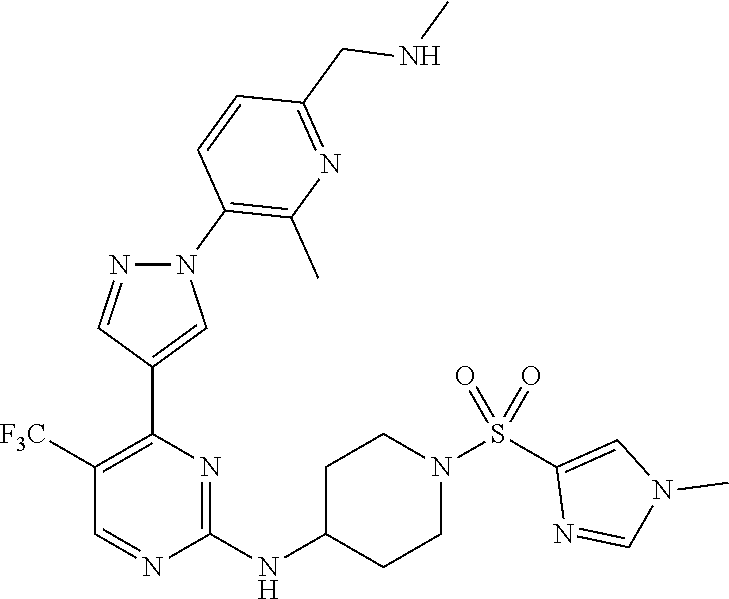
C1([F3C])=C(C2=CN(C3=C(C)N=C(CNC)C=C3)N=C2)N=C(NC2CCN(S(C3=CN(C)C=N3)(=O)=O)CC2)N=C1
